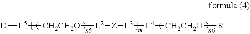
[L5]([CH2CH2O][L2][Z][L3][L4][CH2CH2O][R])[D]
